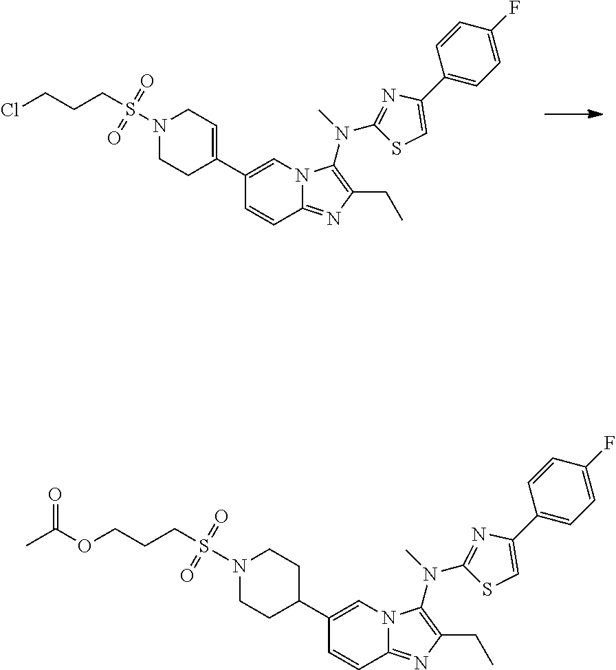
C1CC(C2=CN3C(=NC(CC)=C3N(C3=NC(C4=CC=C(F)C=C4)=CS3)C)C=C2)=CCN1S(CCCCl)(=O)=O.C1CC(C2=CN3C(=NC(CC)=C3N(C3=NC(C4=CC=C(F)C=C4)=CS3)C)C=C2)CCN1S(CCCOC(C)=O)(=O)=O
